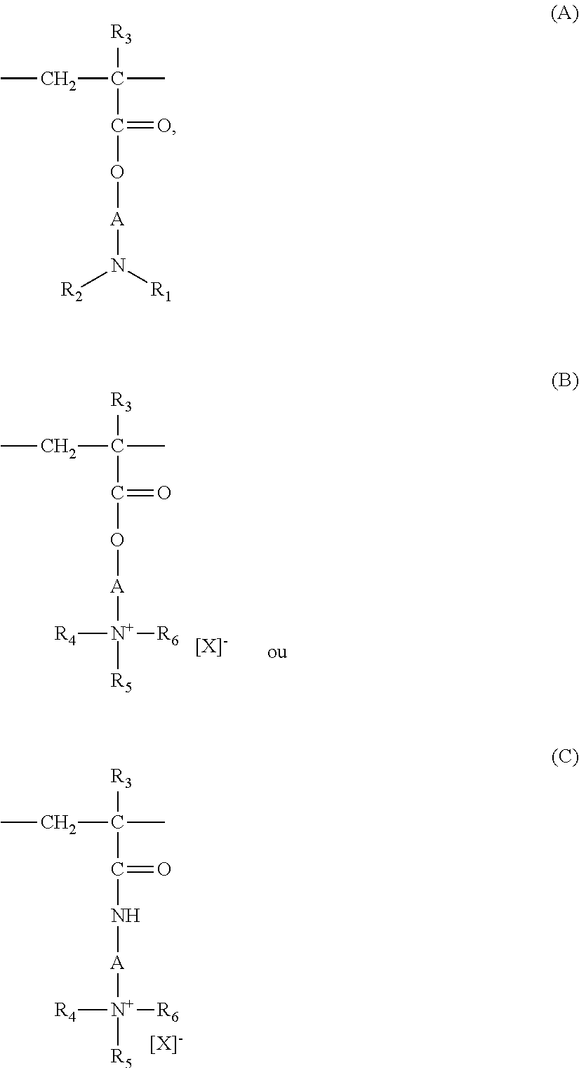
[R3]C(CC)(C)C(=O)O[A][N+]([R4])([R6])[R5].[R3]C(CC)(C)C(=O)N[A][N+]([R4])([R6])[R5].[R3]C(CC)(C)C(=O)O[A]N([R2])[R1]
